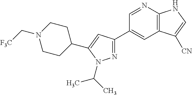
C12=C(N=CC(C3=NN(C(C)C)C(C4CCN(C[F3C])CC4)=C3)=C1)NC=C2[CN]
